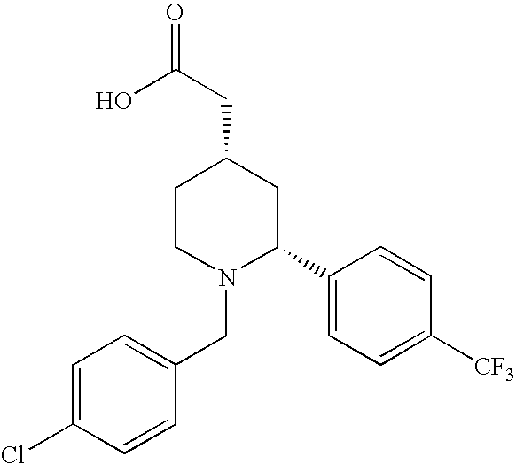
C1=C(Cl)C=CC(CN2C(C3=CC=C([CF3])C=C3)CC(CC(=O)O)CC2)=C1
